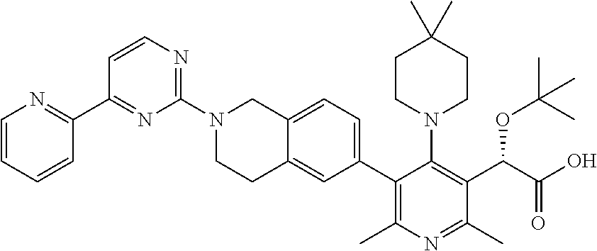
C1(N2CCC3=CC(C4=C(C)N=C(C)C(C(C(O)=O)OC(C)(C)C)=C4N4CCC(C)(C)CC4)=CC=C3C2)=NC=CC(C2=NC=CC=C2)=N1
